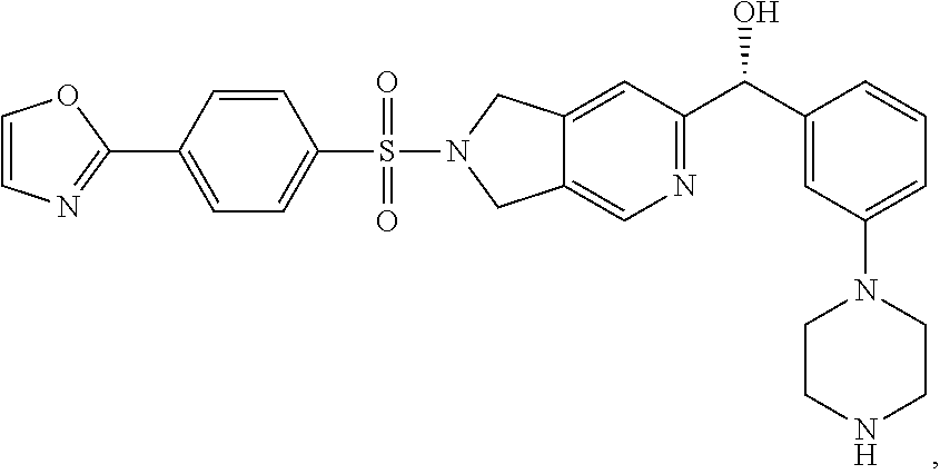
C1=CN=C(C2=CC=C(S(N3CC4=CN=C(C(C5=CC(N6CCNCC6)=CC=C5)O)C=C4C3)(=O)=O)C=C2)O1
